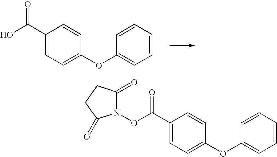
C1(C(O)=O)=CC=C(OC2=CC=CC=C2)C=C1.C1(C(ON2C(=O)CCC2=O)=O)=CC=C(OC2=CC=CC=C2)C=C1
